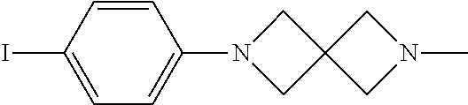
C1=C(I)C=CC(N2CC3(C2)CN(C)C3)=C1
